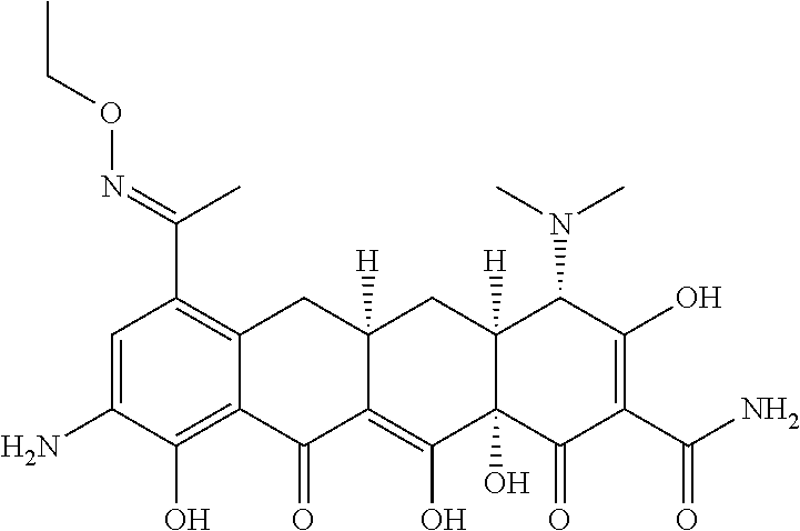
C1=C(N)C(O)=C2C(=C1C(C)=NOCC)CC1([H])C(=C(O)C3(O)C([H])(C1)C(N(C)C)C(O)=C(C(=O)N)C3=O)C2=O
